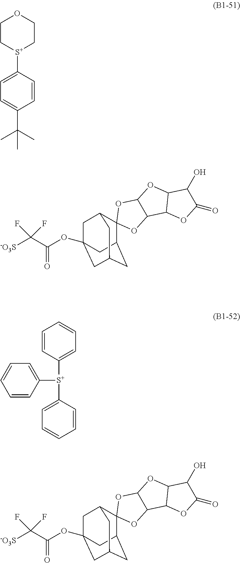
C1([S+](C2=CC=CC=C2)C2=CC=CC=C2)=CC=CC=C1.[S+]1(C2=CC=C(C(C)(C)C)C=C2)CCOCC1.C12C3(C4CC(CC(OC(C([-O3S])(F)F)=O)(C4)C1)C2)OC1C(O3)OC2C1OC(=O)C2O.C12C3(C4CC(CC(OC(C([-O3S])(F)F)=O)(C4)C1)C2)OC1C(O3)OC2C1OC(=O)C2O
